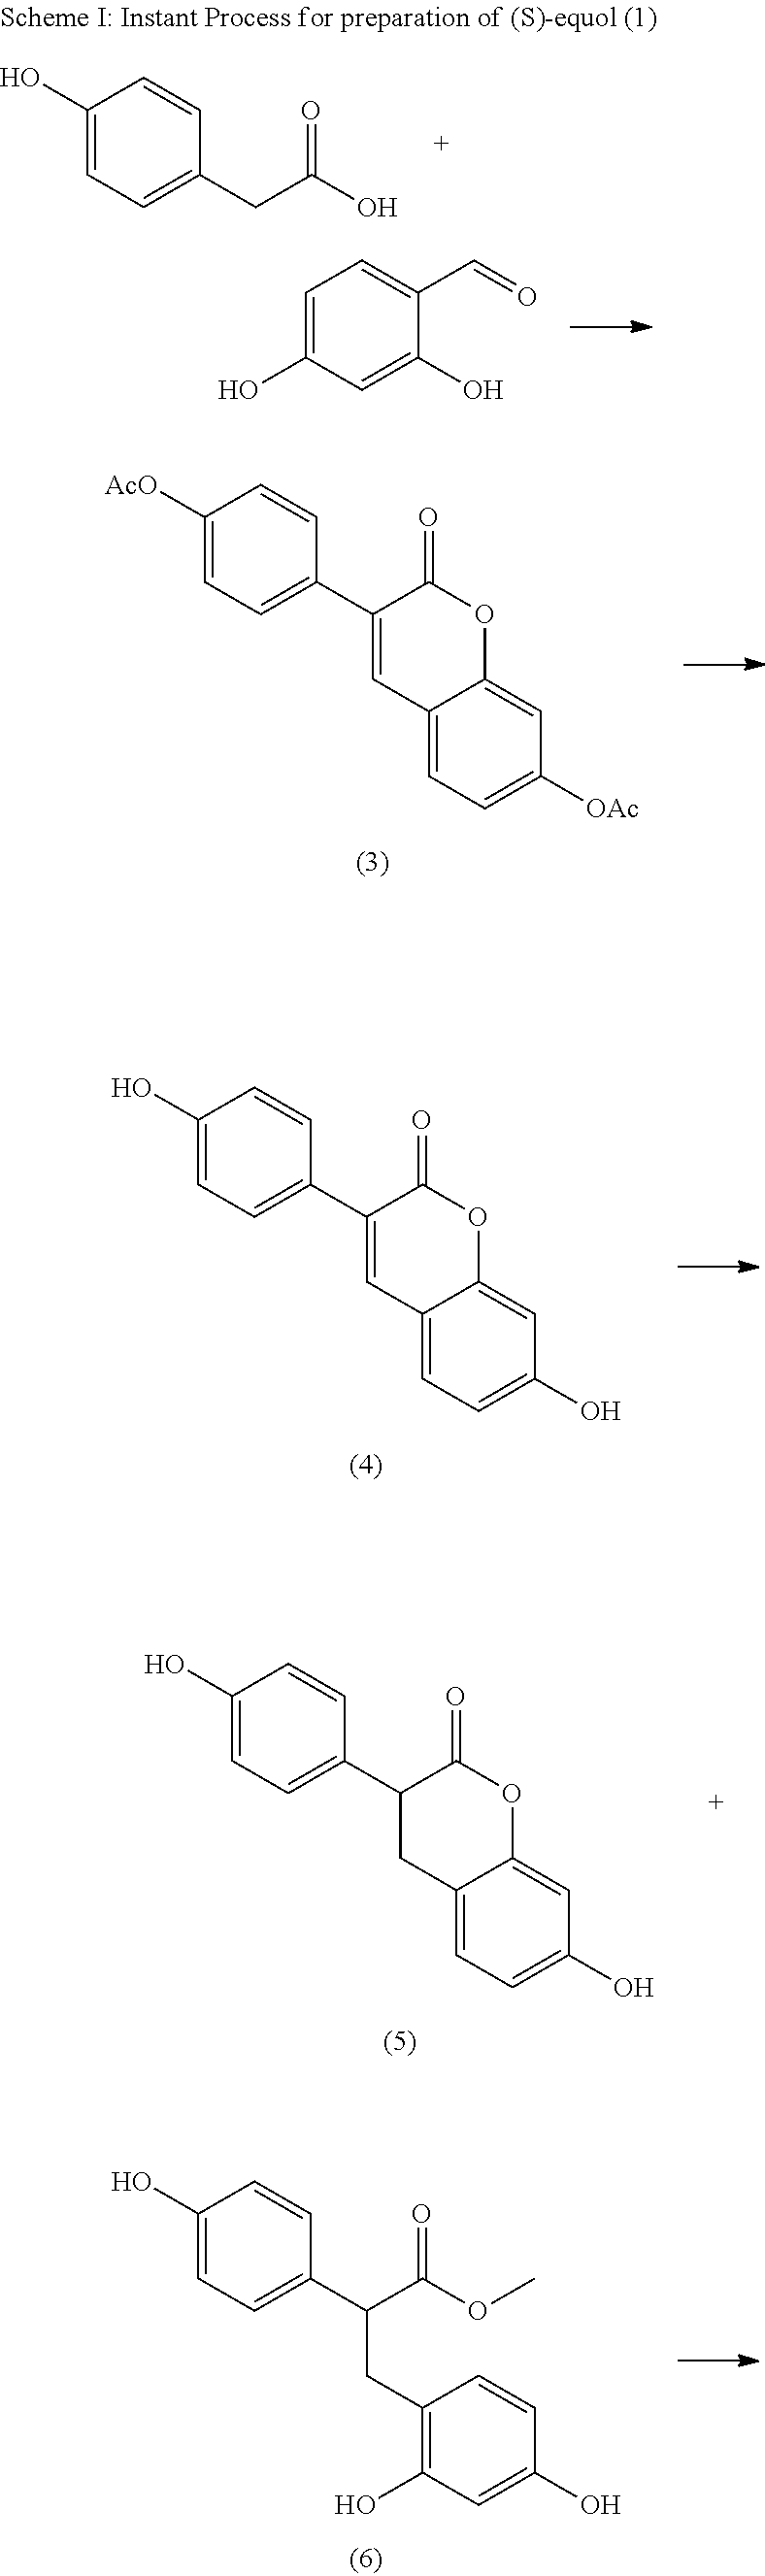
C1(O)=CC=C(CC(O)=O)C=C1.C1=C(O)C=C(O)C(C=O)=C1.C1([AcO])=CC=C(C2=CC3=CC=C([OAc])C=C3OC2=O)C=C1.C1(O)=CC=C(C2=CC3=CC=C(O)C=C3OC2=O)C=C1.C1(O)=CC=C(C2CC3=CC=C(O)C=C3OC2=O)C=C1.C1(O)=CC=C(C(CC2=C(O)C=C(O)C=C2)C(OC)=O)C=C1
